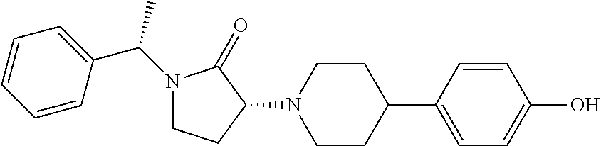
C1CC(C2=CC=C(O)C=C2)CCN1C1C(=O)N(C(C2=CC=CC=C2)C)CC1
